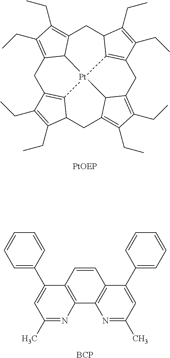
C1C2=C(CC)C(CC)=C3C2[Pt]24C5=C(C(CC)=C(CC)C5C3)CC3=C(CC)C(CC)=C(C32)CC2C4=C1C(CC)=C2CC.C1=C(C2=CC(C)=NC3=C2C=CC2=C3N=C(C)C=C2C2=CC=CC=C2)C=CC=C1.[BCP]
